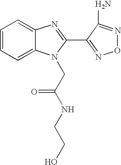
C1=CC=C2C(=C1)N=C(C1=NON=C1N)N2CC(NCCO)=O
